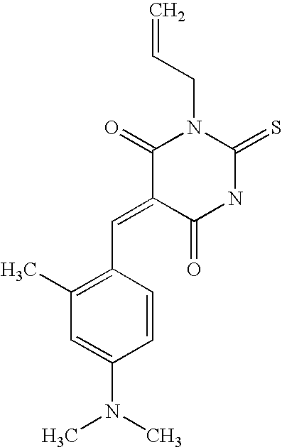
O=C1C(=CC2=C(C)C=C(N(C)C)C=C2)C(=O)N(CC=C)C(=S)N1
